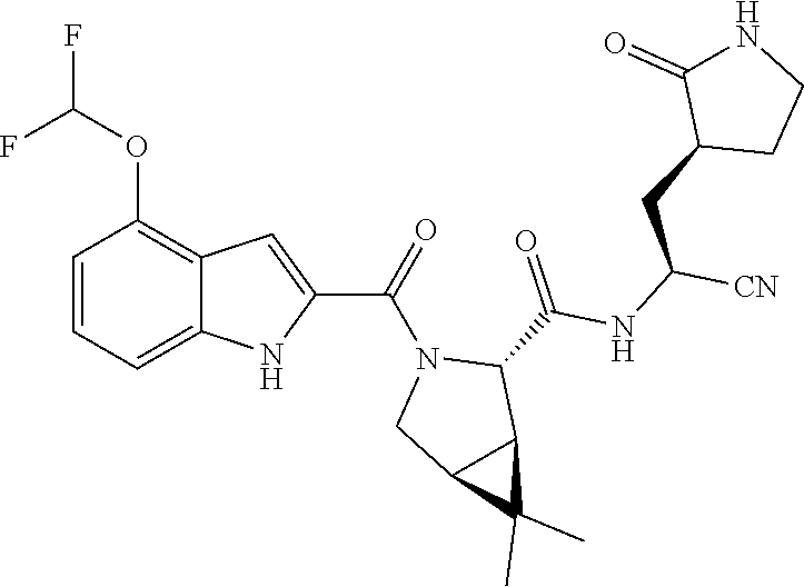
C1=CC=C2C(=C1OC(F)F)C=C(C(N1CC3C(C1C(NC([CN])CC1CCNC1=O)=O)C3(C)C)=O)N2
